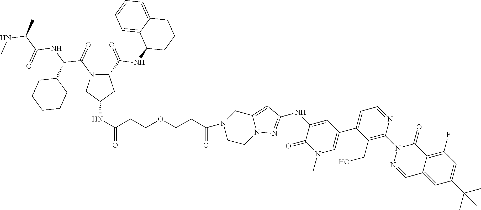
C1(C(NC2CCCC3=CC=CC=C23)=O)N(C(C(C2CCCCC2)NC(=O)C(NC)C)=O)CC(NC(CCOCCC(=O)N2CCN3C(=CC(NC4=CC(C5=CC=NC(N6N=CC7=CC(C(C)(C)C)=CC(F)=C7C6=O)=C5CO)=CN(C)C4=O)=N3)C2)=O)C1
